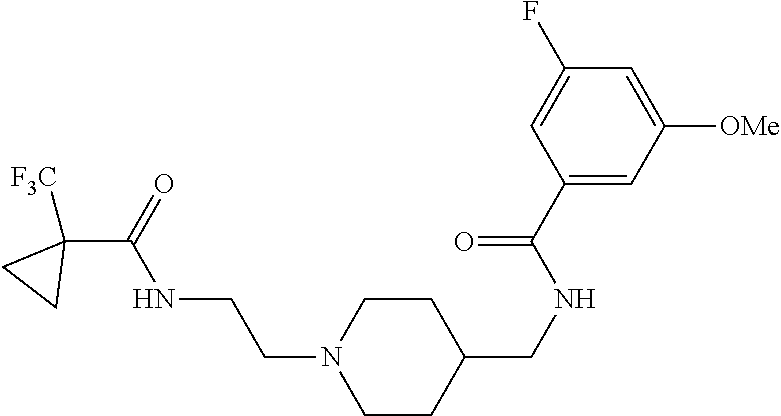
C1(C(=O)NCCN2CCC(CNC(C3=CC([OMe])=CC(F)=C3)=O)CC2)([F3C])CC1
